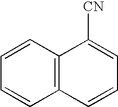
C12=C(C=CC=C1)C([CN])=CC=C2
